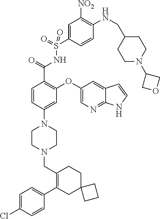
C1=C(Cl)C=CC(C2=C(CN3CCN(C4=CC(OC5=CN=C6C(=C5)C=CN6)=C(C(=O)NS(C5=CC([NO2])=C(NCC6CCN(C7COC7)CC6)C=C5)(=O)=O)C=C4)CC3)CCC3(C2)CCC3)=C1
